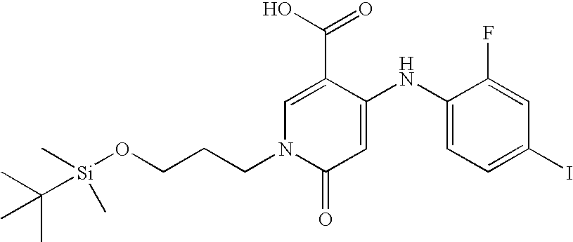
C1(C(=O)O)=CN(CCCO[Si](C(C)(C)C)(C)C)C(=O)C=C1NC1=CC=C(I)C=C1F
